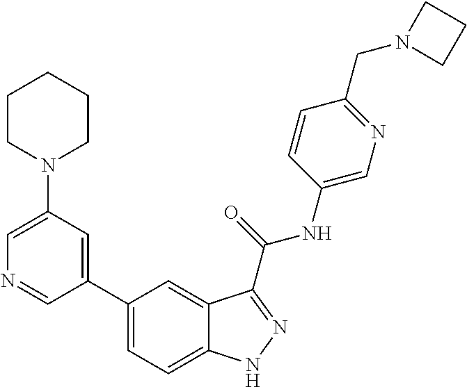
C1(N2CCCCC2)=CN=CC(C2=CC=C3C(=C2)C(C(NC2=CN=C(CN4CCC4)C=C2)=O)=NN3)=C1
